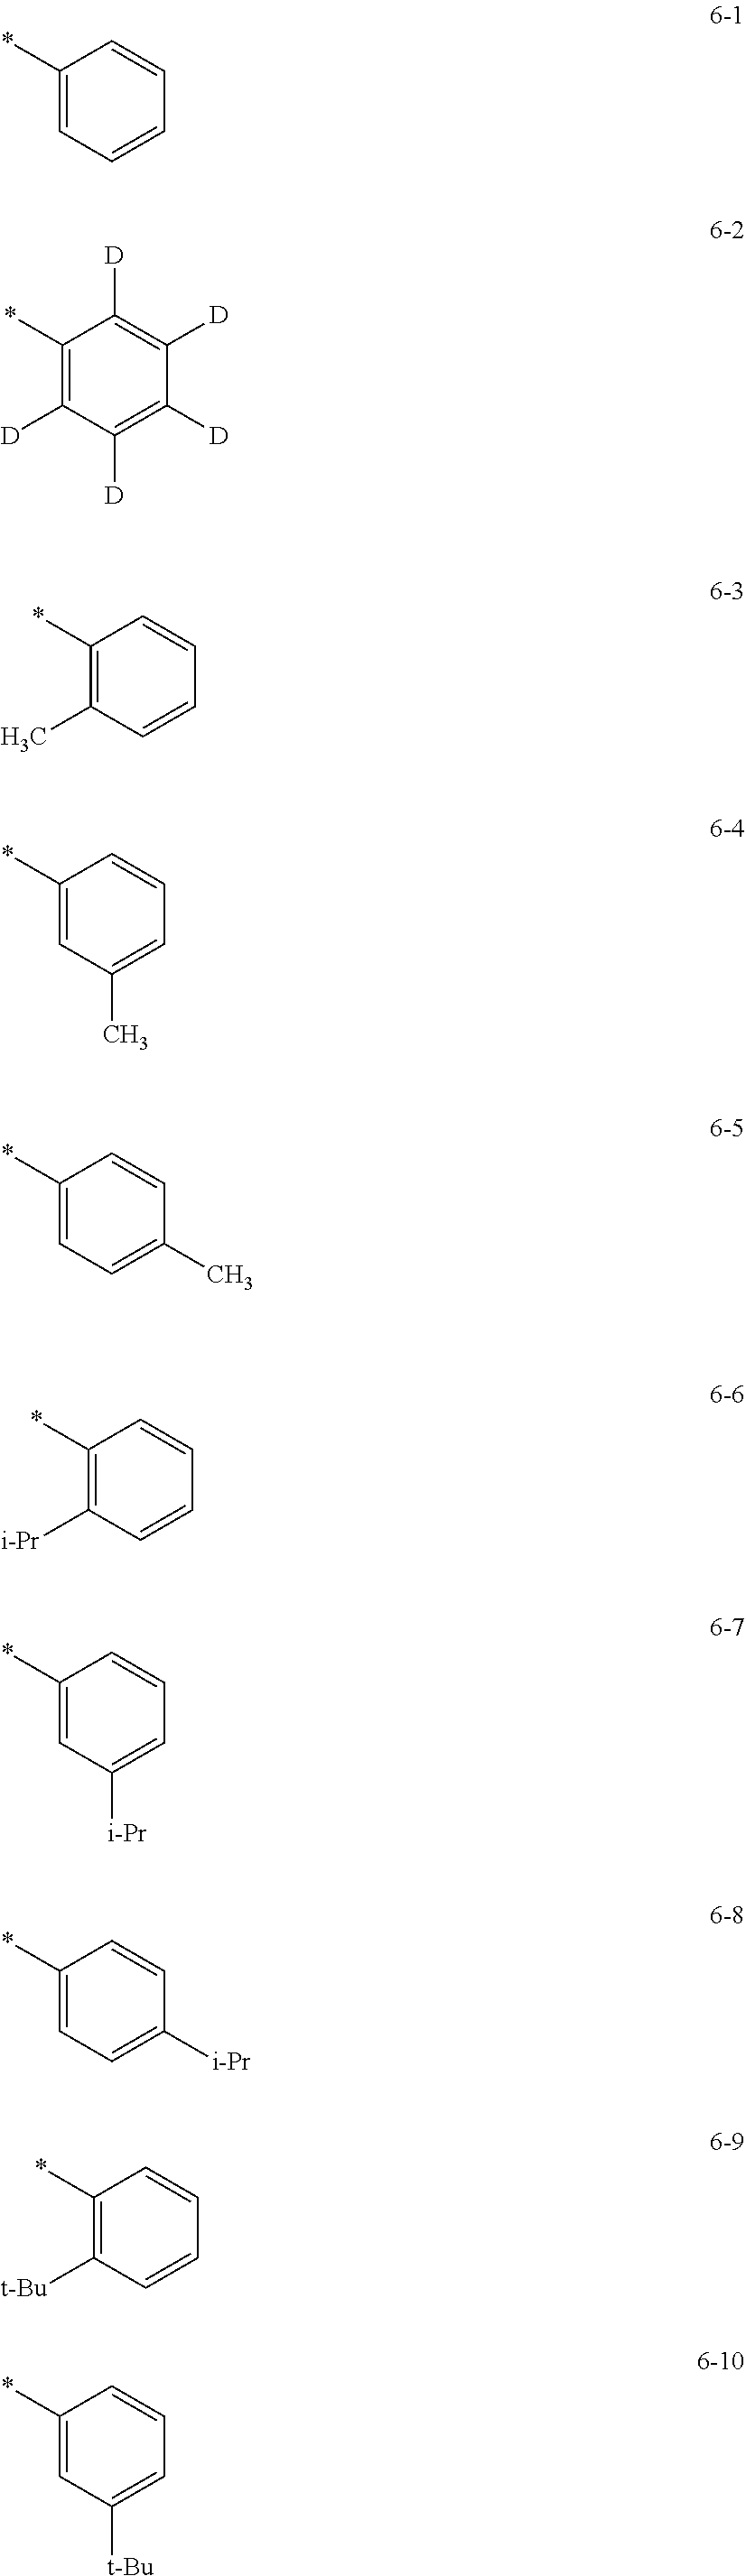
C1(*)=CC=CC=C1.C1(*)=C([D])C([D])=C([D])C([D])=C1[D].C1(*)=C(C)C=CC=C1.C1(*)=CC(C)=CC=C1.C1(*)=CC=C(C)C=C1.C1(*)=C([i-Pr])C=CC=C1.C1(*)=CC([i-Pr])=CC=C1.C1(*)=CC=C([i-Pr])C=C1.C1(*)=C([t-Bu])C=CC=C1.C1(*)=CC([t-Bu])=CC=C1
